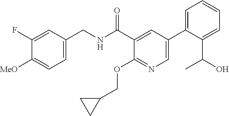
C1=C(CNC(C2=CC(C3=CC=CC=C3C(C)O)=CN=C2OCC2CC2)=O)C=C(F)C([MeO])=C1
